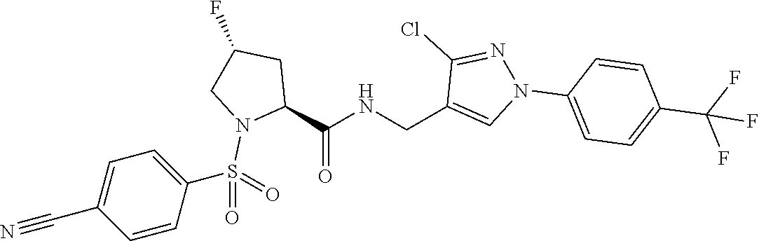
C1(CNC(C2CC(F)CN2S(C2=CC=C(C#N)C=C2)(=O)=O)=O)=CN(C2=CC=C(C(F)(F)F)C=C2)N=C1Cl
